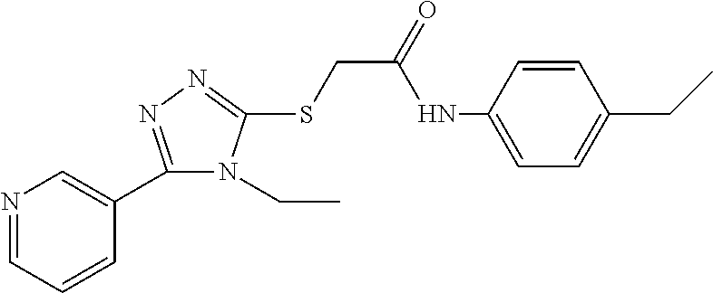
N1=CC=CC(C2=NN=C(SCC(=O)NC3=CC=C(CC)C=C3)N2CC)=C1
